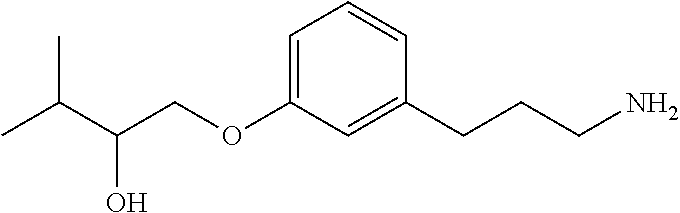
C(COC1=CC=CC(CCCN)=C1)(C(C)C)O
